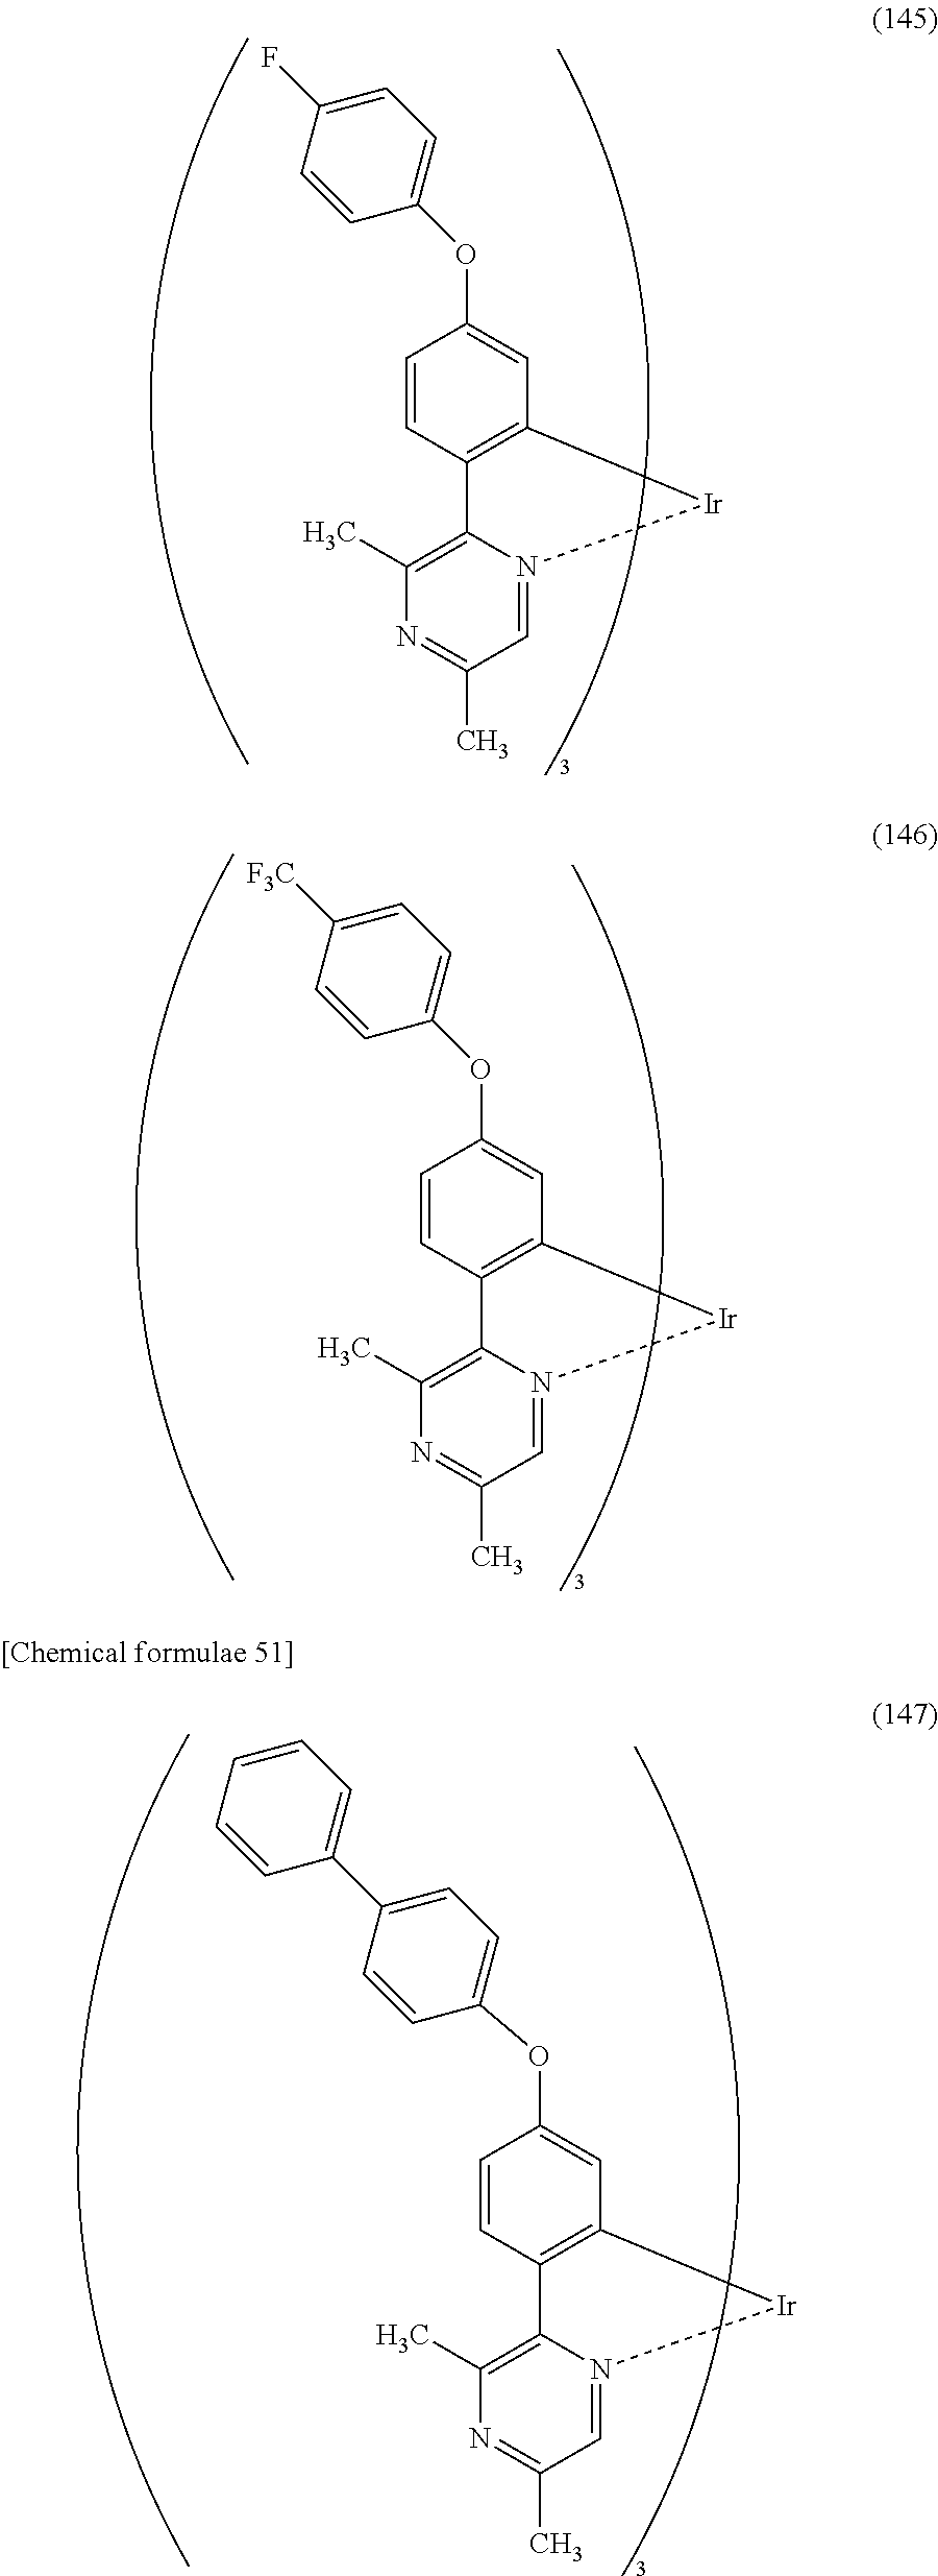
C12=C(C=CC(OC3=CC=C(F)C=C3)=C1)C1=C(C)N=C(C)C=N1[Ir]2.C12=C(C=CC(OC3=CC=C([F3C])C=C3)=C1)C1=C(C)N=C(C)C=N1[Ir]2.C12=C(C=CC(OC3=CC=C(C4=CC=CC=C4)C=C3)=C1)C1=C(C)N=C(C)C=N1[Ir]2
